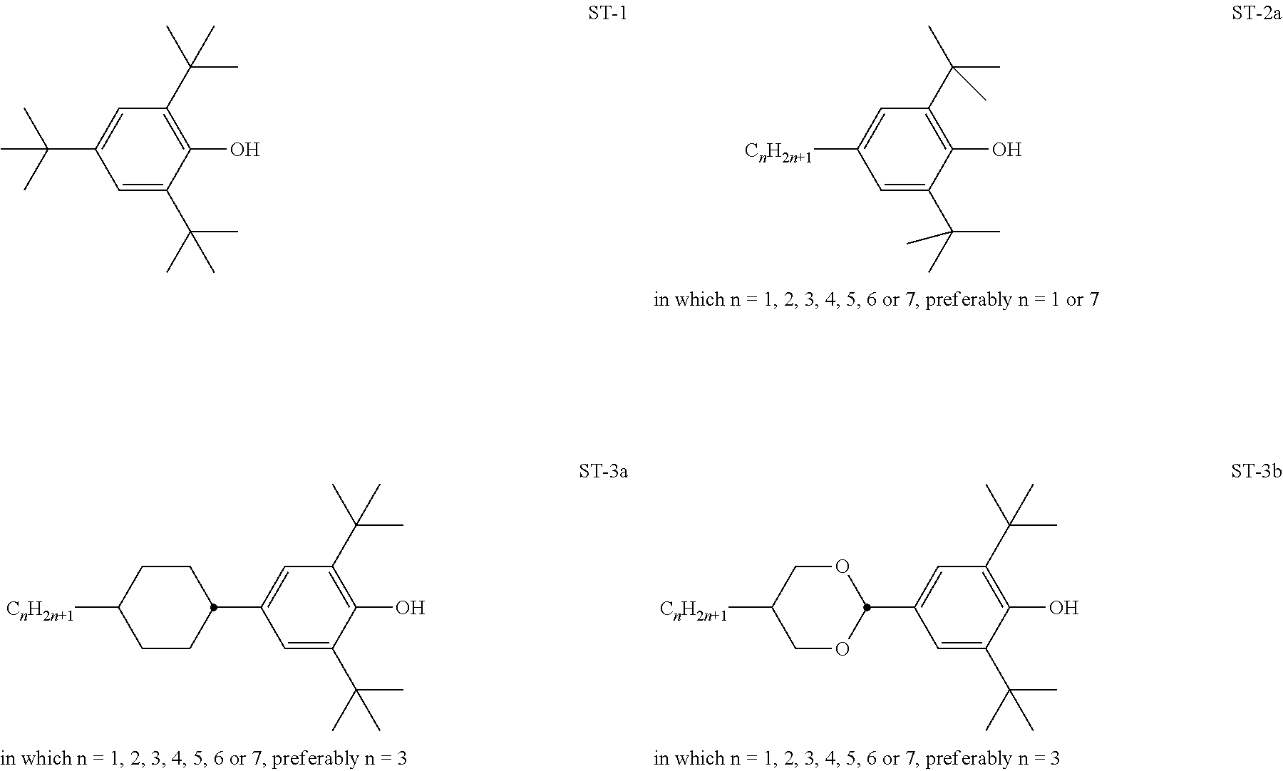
C1=C(C(C)(C)C)C(O)=C(C(C)(C)C)C=C1[CnH2n+1].C1CC(C2=CC(C(C)(C)C)=C(O)C(C(C)(C)C)=C2)CCC1[CnH2n+1].C1OC(C2=CC(C(C)(C)C)=C(O)C(C(C)(C)C)=C2)OCC1[CnH2n+1].C1=C(C(C)(C)C)C(O)=C(C(C)(C)C)C=C1C(C)(C)C
